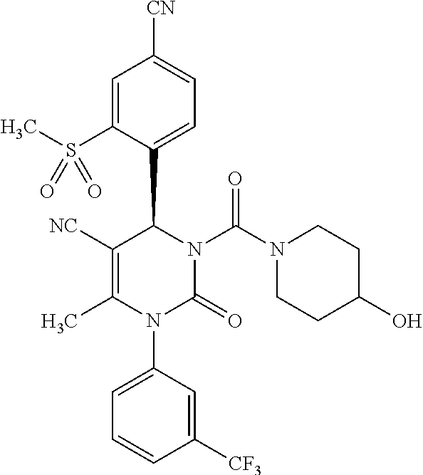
C1=C(S(C)(=O)=O)C(C2C([NC])=C(C)N(C3=CC=CC([CF3])=C3)C(=O)N2C(N2CCC(O)CC2)=O)=CC=C1[CN]
